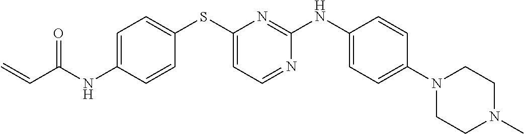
C1=C(NC(C=C)=O)C=CC(SC2=CC=NC(NC3=CC=C(N4CCN(C)CC4)C=C3)=N2)=C1
